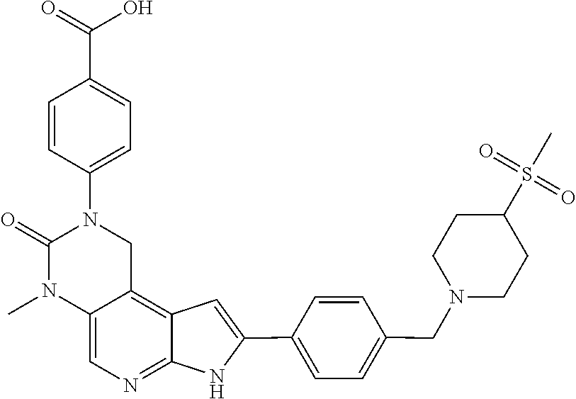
C1(C(=O)O)=CC=C(N2CC3=C4C=C(C5=CC=C(CN6CCC(S(=O)(=O)C)CC6)C=C5)NC4=NC=C3N(C)C2=O)C=C1
